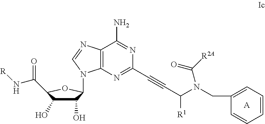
C1(O)C(O)C(C(=O)N[R])OC1N1C2=C(C(N)=NC(C#CC([R1])N(CC3=CC=CC=C3)C([R2A])=O)=N2)N=C1.[A]
